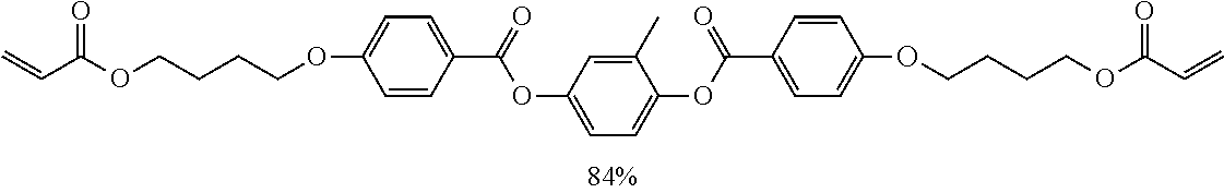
C1=CC(C(OC2=CC=C(OC(C3=CC=C(OCCCCOC(C=C)=O)C=C3)=O)C(C)=C2)=O)=CC=C1OCCCCOC(C=C)=O
